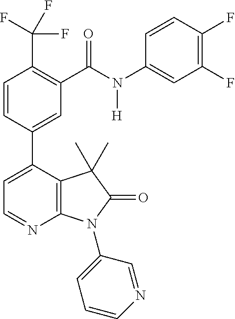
C1=CC(C2=CC=NC3=C2C(C)(C)C(=O)N3C2=CC=CN=C2)=CC(C(N(C2=CC(F)=C(F)C=C2)[H])=O)=C1C(F)(F)F
